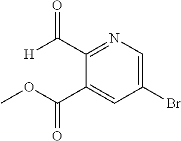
C1(Br)=CN=C(C(=O)[H])C(C(OC)=O)=C1
